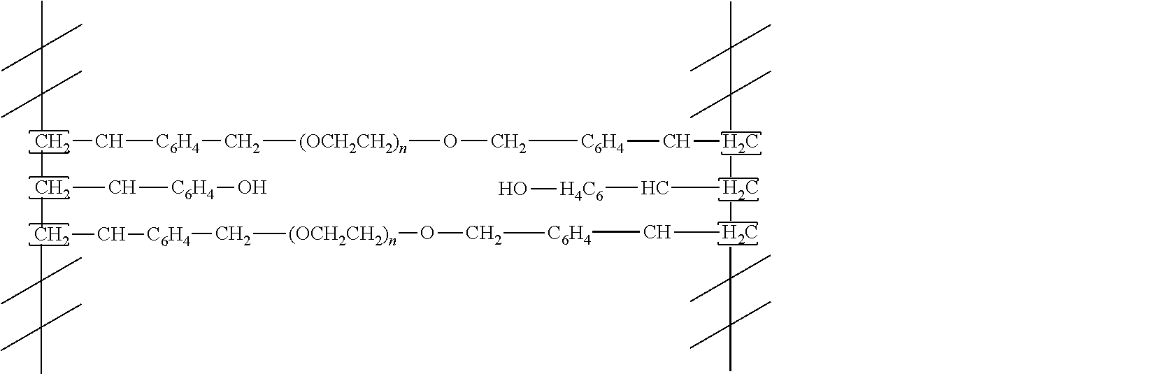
CC(C)(C)C(C)(C)C(C(C[C6H4]O)C)C[C6H4]C[(OCH2CH2)n]OC[C6H4]CC(C(C(C[C6H4]CO[(OCH2CH2)n]C[C6H4]CCC(C)(C)C(C)(C)C)C(C)(C)C(C)(C)C)C[H4C6]O)C(C)(C)C(C)(C)C
